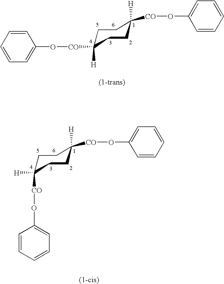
C1C([CO]OC2=CC=CC=C2)([H])CCC([CO]OC2=CC=CC=C2)([H])C1.C1C([CO]OC2=CC=CC=C2)([H])CCC([CO]OC2=CC=CC=C2)([H])C1
